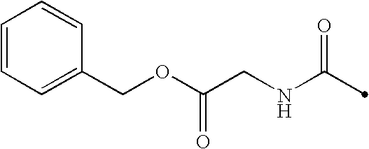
C(NC(=O)C)C(OCC1=CC=CC=C1)=O
